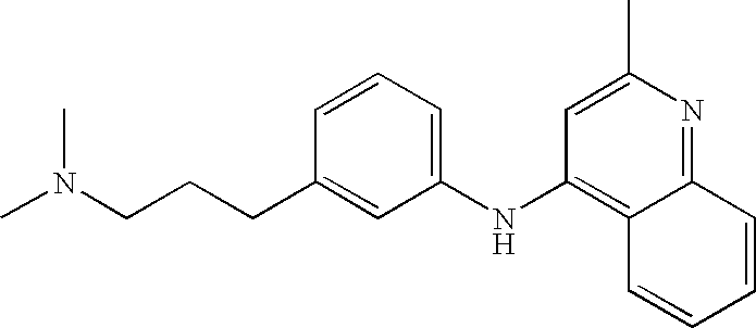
C1(NC2=C3C(=NC(C)=C2)C=CC=C3)=CC=CC(CCCN(C)C)=C1
